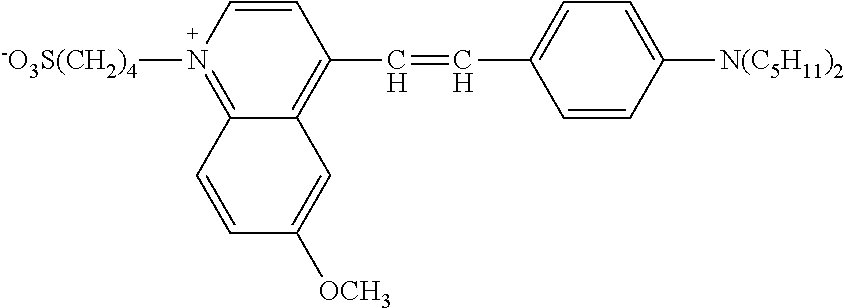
C1=CC(C=CC2=CC=C([N(C5H11)2])C=C2)=C2C(=N1[-O3S(CH2)4])C=CC([OCH3])=C2
